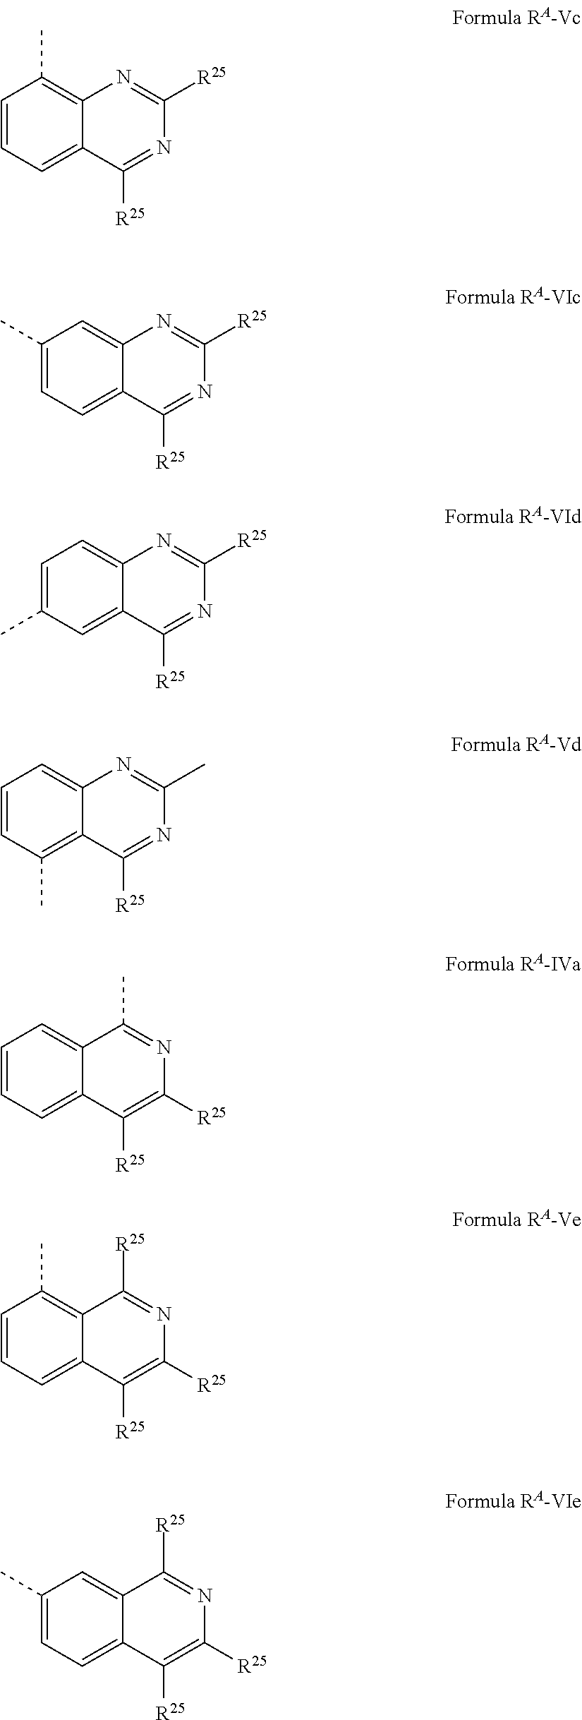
C1=CC=C2C(=C1C)N=C([R25])N=C2[R25].C1(C)=CC=C2C(=C1)N=C([R25])N=C2[R25].C1=C(C)C=C2C(=C1)N=C([R25])N=C2[R25].C1=CC(C)=C2C(=C1)N=C(C)N=C2[R25].C1=CC=C2C(=C1)C(C)=NC([R25])=C2[R25].C1=CC=C2C(=C1C)C([R25])=NC([R25])=C2[R25].C1(C)=CC=C2C(=C1)C([R25])=NC([R25])=C2[R25]
